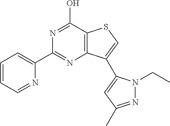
C1(C2=NC3=C(C(O)=N2)SC=C3C2=CC(C)=NN2CC)=CC=CC=N1
